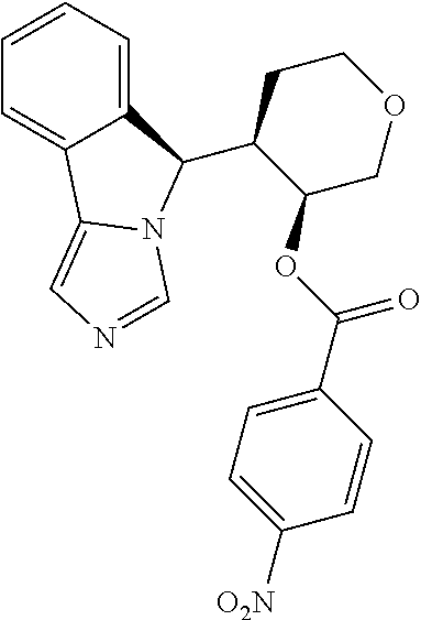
C1=CC=C2C(=C1)C1=CN=CN1C2C1C(OC(C2=CC=C([O2N])C=C2)=O)COCC1
